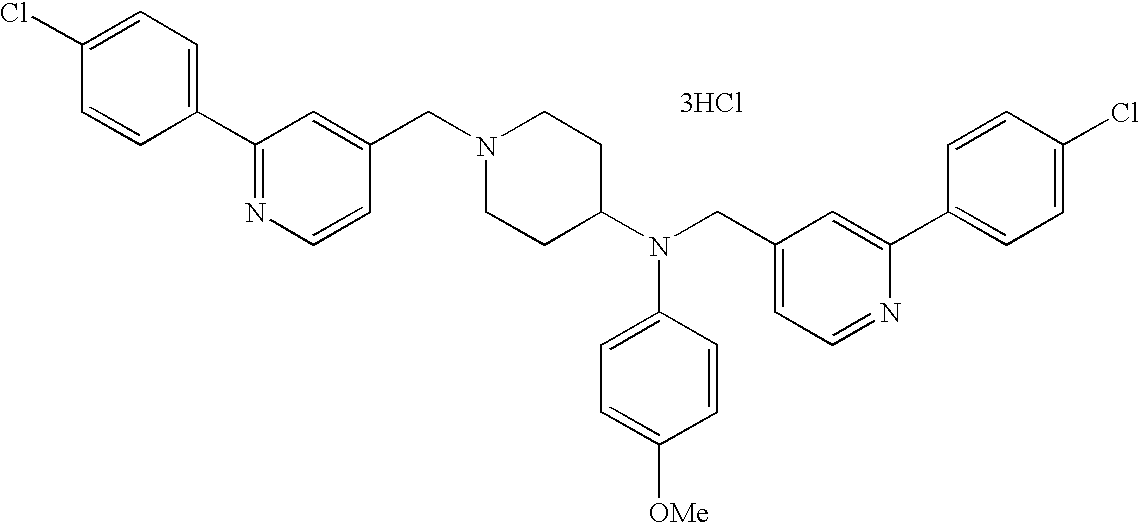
C1=C(Cl)C=CC(C2=NC=CC(CN3CCC(N(CC4=CC=NC(C5=CC=C(Cl)C=C5)=C4)C4=CC=C([OMe])C=C4)CC3)=C2)=C1.[3HCl]
